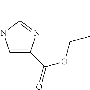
C1=C(C(=O)OCC)N=C(C)N1
